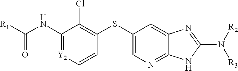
C1(NC(=O)[R1])=[Y2]C=CC(SC2=CN=C3C(=C2)N=C(N([R3])[R2])N3)=C1Cl
